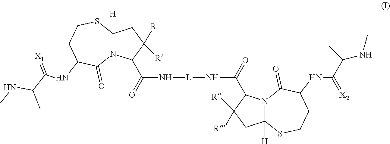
N(C1C(=O)N2C(C(=O)N[L]NC(C3C([R])([R])CC4([H])SCCC(NC(C(C)NC)=[X2])C(=O)N34)=O)C([R])([R])CC2([H])SCC1)C(C(NC)C)=[X1]
